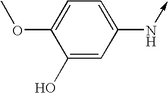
C1(N->C)=CC=C(OC)C(O)=C1
